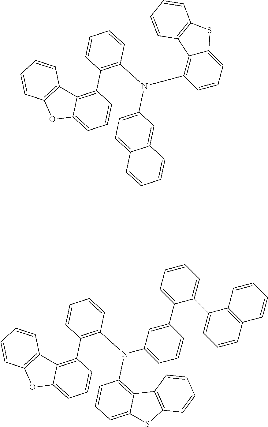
C1=CC2=C(C=C1)C1=C(C3=C(N(C4=CC=C5C(=C4)C=CC=C5)C4=C5C(=CC=C4)SC4=C5C=CC=C4)C=CC=C3)C=CC=C1O2.C1=CC2=C(C=C1)C1=C(C3=C(N(C4=C5C6=C(C=CC=C6)SC5=CC=C4)C4=CC=CC(C5=CC=CC=C5C5=CC=CC6=C5C=CC=C6)=C4)C=CC=C3)C=CC=C1O2
